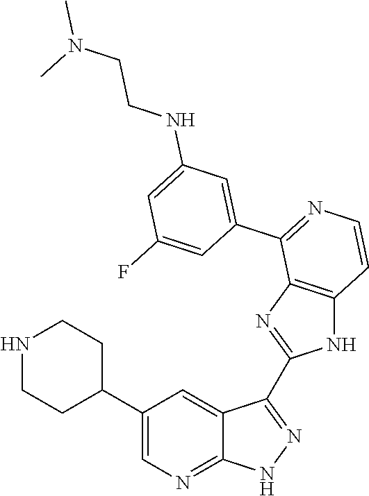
N1CCC(C2=CN=C3C(=C2)C(C2=NC4=C(N2)C=CN=C4C2=CC(NCCN(C)C)=CC(F)=C2)=N[N H]3)CC1
